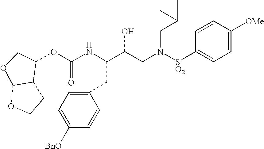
C(NC(C(CN([SO2]C1=CC=C([OMe])C=C1)CC(C)C)O)CC1=CC=C([BnO])C=C1)(=O)OC1C2C(OC1)OCC2
